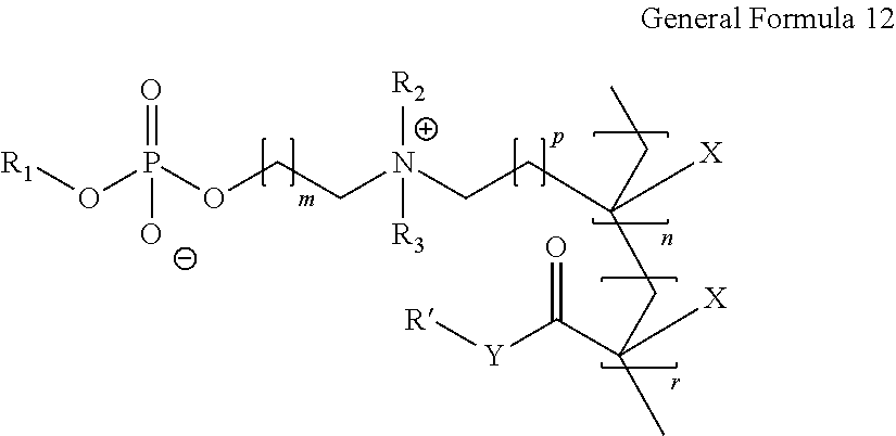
O(P(OCC[N+](CCC([X])(CC)CC(C)(C([Y][R])=O)[X])([R2])[R3])(=O)[O-])[R1]
